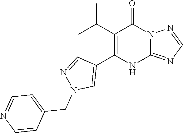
C12=NC=NN1C(=O)C(C(C)C)=C(C1=CN(CC3=CC=NC=C3)N=C1)N2
